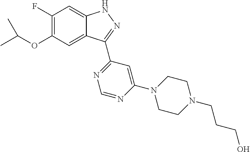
C1(F)=C(OC(C)C)C=C2C(=C1)NN=C2C1=NC=NC(N2CCN(CCCO)CC2)=C1
